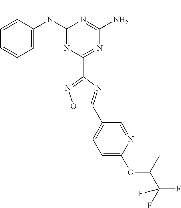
C1=CC(N(C2=NC(C3=NOC(C4=CC=C(OC(C(F)(F)F)C)N=C4)=N3)=NC(N)=N2)C)=CC=C1
